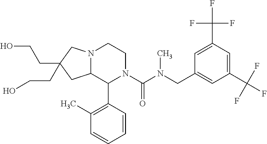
N12C(C(C3=C(C)C=CC=C3)N(C(N(C)CC3=CC(C(F)(F)F)=CC(C(F)(F)F)=C3)=O)CC1)CC(CCO)(CCO)C2
